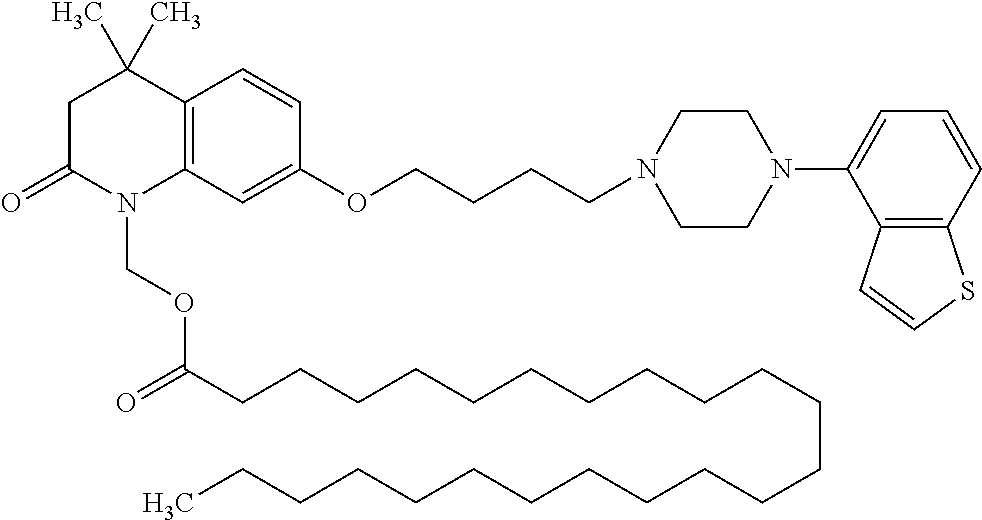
C1C(=O)N(COC(=O)CCCCCCCCCCCCCCCCCCCCCCC)C2=C(C1(C)C)C=CC(OCCCCN1CCN(C3=CC=CC4=C3C=CS4)CC1)=C2
